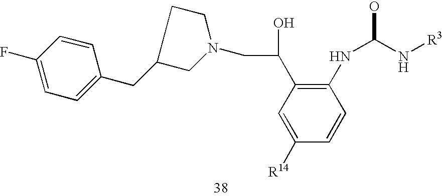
C1(F)=CC=C(CC2CN(CC(C3=C(NC(O)N[R3])C=CC([R14])=C3)O)CC2)C=C1
